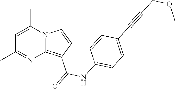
C1=C(C)N2C(=C(C(=O)NC3=CC=C(C#CCOC)C=C3)C=C2)N=C1C
